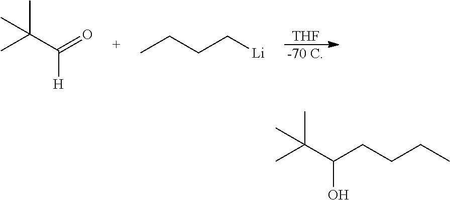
CC(C(=O)[H])(C)C.CCCC[Li].[THF].[-70 C].CC(C(CCCC)O)(C)C
